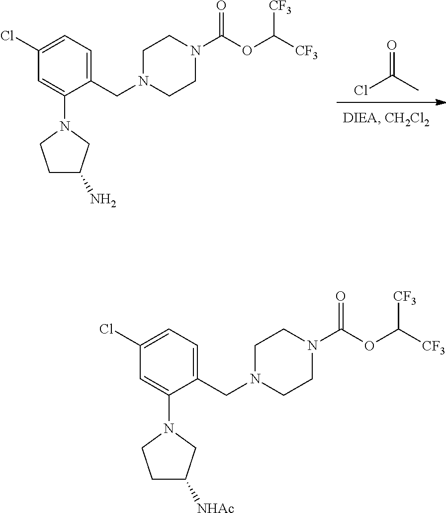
ClC(C)=O.C1C(N)CN(C2=CC(Cl)=CC=C2CN2CCN(C(OC([CF3])[CF3])=O)CC2)C1.C1C([NHAc])CN(C2=CC(Cl)=CC=C2CN2CCN(C(OC([CF3])[CF3])=O)CC2)C1
